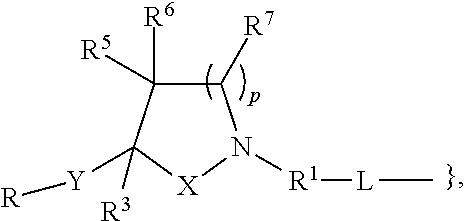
C1([R7])C([R5])([R6])C([Y][R])([R3])[X]N1[R1][L]C
